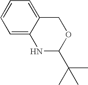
C1=C2C(=CC=C1)COC(C(C)(C)C)N2
